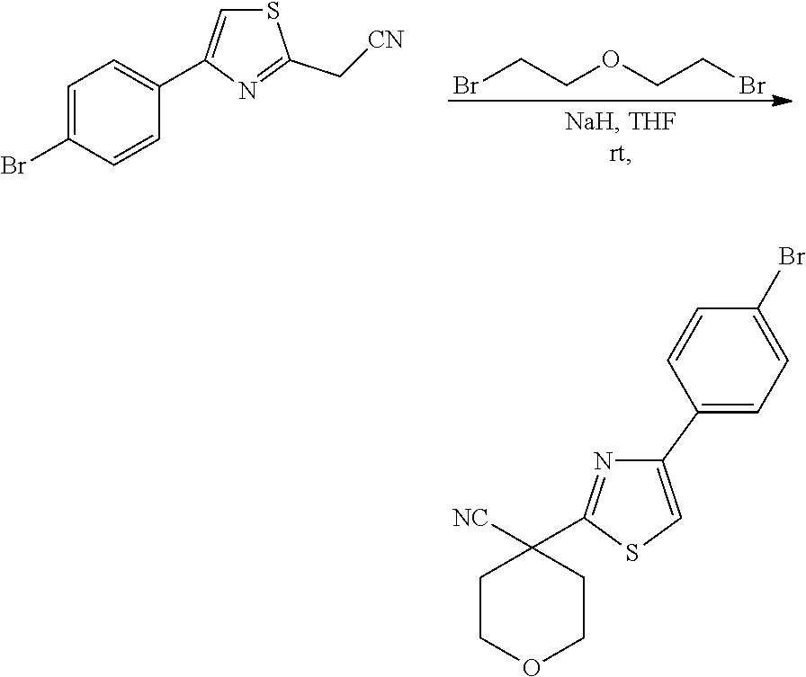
BrCCOCCBr.C1=C(Br)C=CC(C2=CSC(C[CN])=N2)=C1.C1COCCC1([NC])C1=NC(C2=CC=C(Br)C=C2)=CS1
